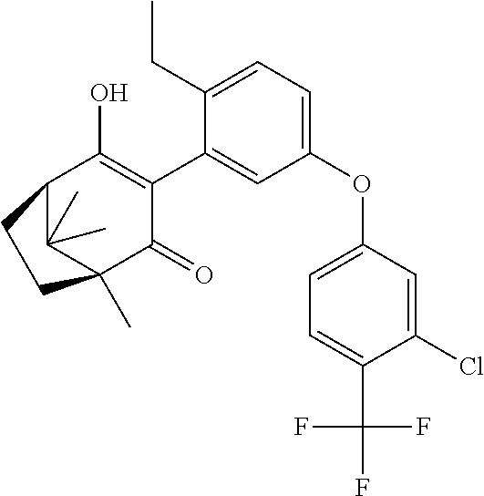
C1(OC2=CC=C(C(F)(F)F)C(Cl)=C2)=CC=C(CC)C(C2=C(O)C3C(C)(C)C(C)(C2=O)CC3)=C1
